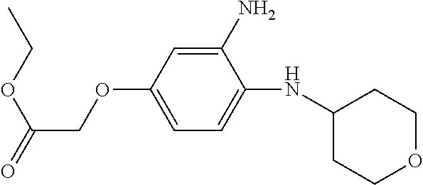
C1(N)=CC(OCC(OCC)=O)=CC=C1NC1CCOCC1
